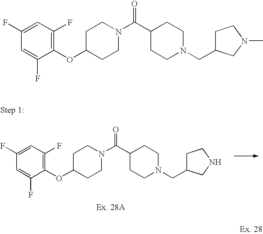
C1(OC2CCN(C(C3CCN(CC4CCNC4)CC3)=O)CC2)=C(F)C=C(F)C=C1F.C1(OC2CCN(C(C3CCN(CC4CCN(C)C4)CC3)=O)CC2)=C(F)C=C(F)C=C1F
